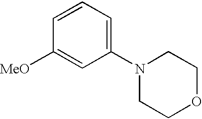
C1(N2CCOCC2)=CC=CC([MeO])=C1
